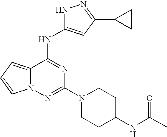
C12=CC=CN1N=C(N1CCC(NC(C)=O)CC1)N=C2NC1=CC(C2CC2)=NN1
